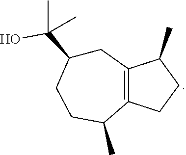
C1C(C(C)(O)C)CCC(C)C2=C1C(C)CC2
